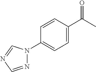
N1=CN=CN1C1=CC=C(C(C)=O)C=C1
